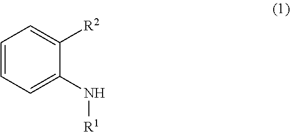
C1=CC=C(N[R1])C([R2])=C1
